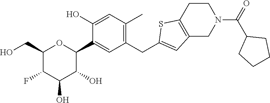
C1(CO)OC(C2=CC(CC3=CC4=C(S3)CCN(C(=O)C3CCCC3)C4)=C(C)C=C2O)C(O)C(O)C1F
